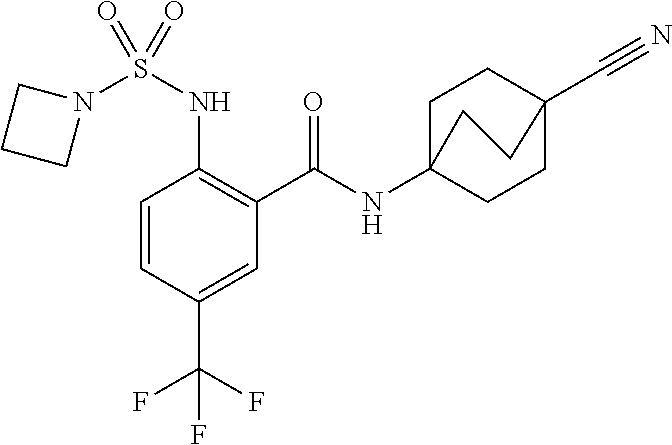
C1=CC(C(F)(F)F)=CC(C(=O)NC23CCC(C#N)(CC2)CC3)=C1NS(N1CCC1)(=O)=O
